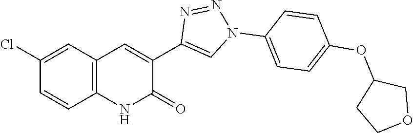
C12=C(C=C(Cl)C=C1)C=C(C1=CN(C3=CC=C(OC4CCOC4)C=C3)N=N1)C(=O)N2
